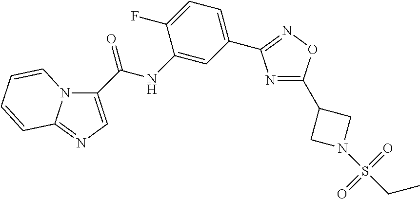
N1=C(C2CN(S(CC)(=O)=O)C2)ON=C1C1=CC=C(F)C(NC(=O)C2=CN=C3N2C=CC=C3)=C1
